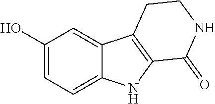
C1(O)=CC=C2C(=C1)C1=C(N2)C(=O)NCC1
